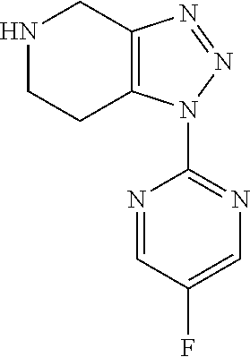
N1CCC2=C(C1)N=NN2C1=NC=C(F)C=N1
